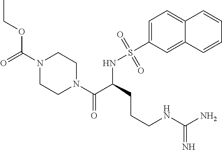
N1(C(=O)OCC)CCN(C(C(CCCNC(N)=N)NS(C2=CC=C3C(=C2)C=CC=C3)(=O)=O)=O)CC1
